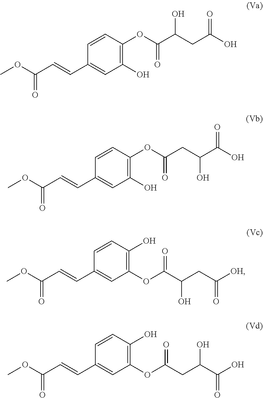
COC(=O)C=CC1=CC(O)=C(OC(=O)C(CC(O)=O)O)C=C1.COC(=O)C=CC1=CC(O)=C(OC(=O)CC(C(O)=O)O)C=C1.COC(=O)C=CC1=CC(OC(=O)C(CC([OH])=O)O)=C(O)C=C1.COC(=O)C=CC1=CC(OC(=O)CC(C(O)=O)O)=C(O)C=C1
